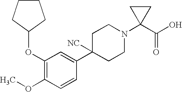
C1(OC2CCCC2)=C(OC)C=CC(C2([NC])CCN(C3(C(O)=O)CC3)CC2)=C1
